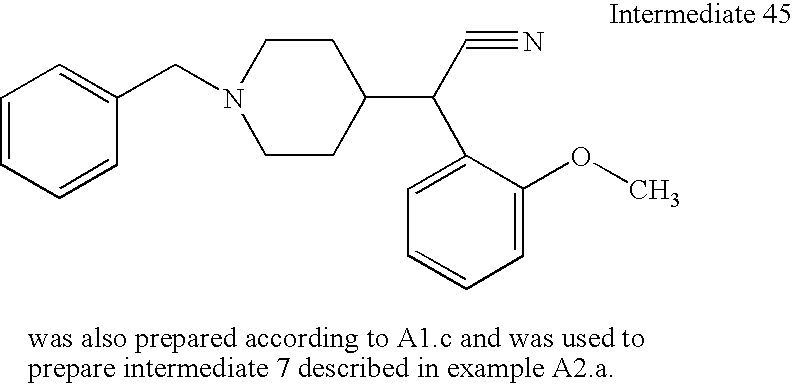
C1=CC=CC(CN2CCC(C(C#N)C3=CC=CC=C3OC)CC2)=C1
